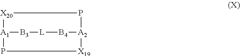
[X20]1[A1]2P[X19][A2]([B4][L][B3]2)P1
